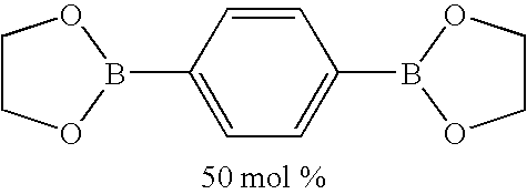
C1COB(C2=CC=C(B3OCCO3)C=C2)O1
